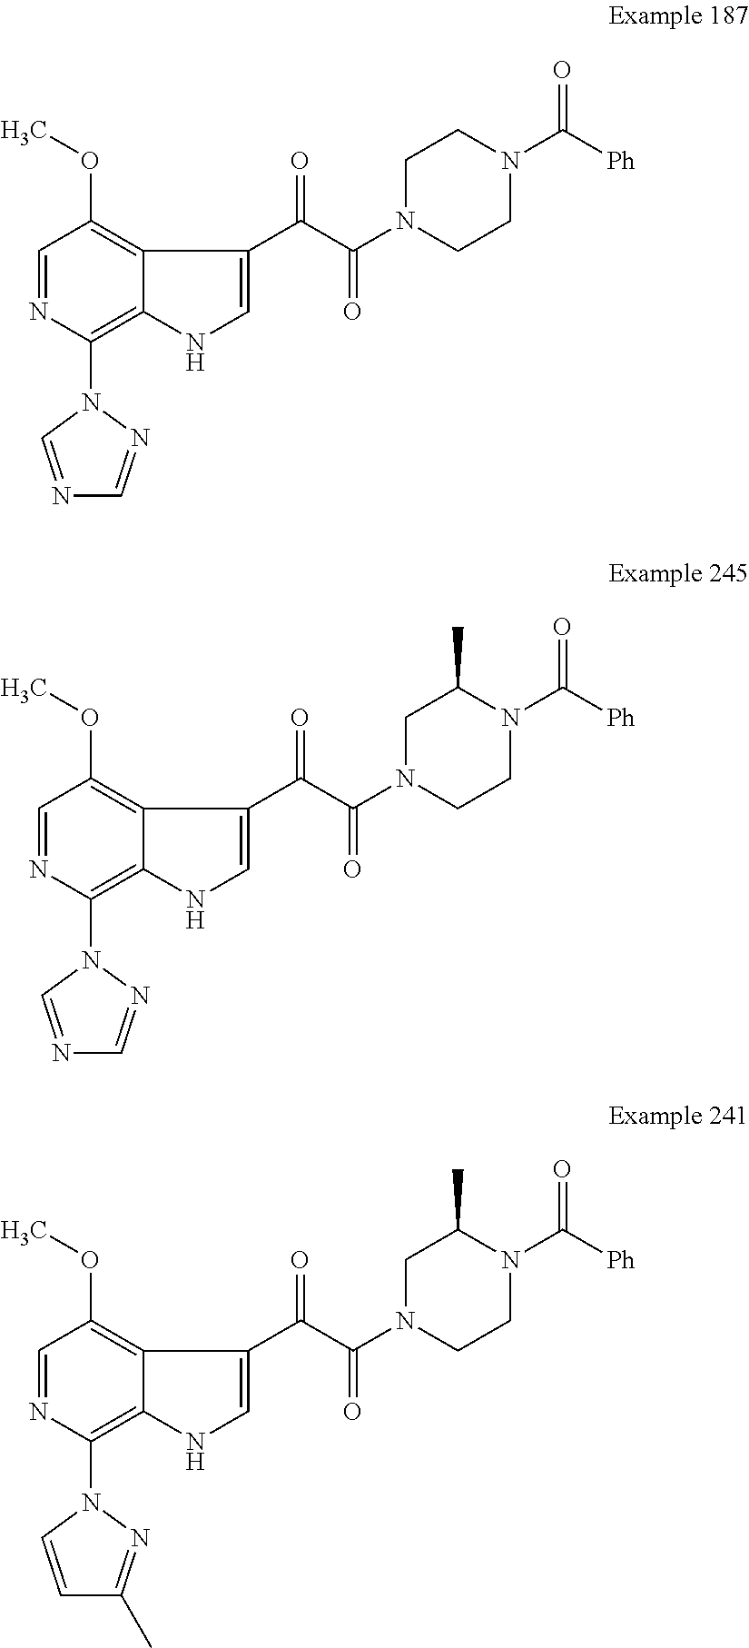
C1=NC(N2C=NC=N2)=C2C(=C1OC)C(C(C(N1CCN(C([Ph])=O)CC1)=O)=O)=CN2.C1=NC(N2C=NC=N2)=C2C(=C1OC)C(C(C(N1CCN(C([Ph])=O)C(C)C1)=O)=O)=CN2.C1=NC(N2C=CC(C)=N2)=C2C(=C1OC)C(C(C(N1CCN(C([Ph])=O)C(C)C1)=O)=O)=CN2
